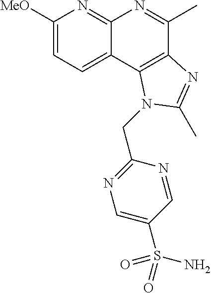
C1([MeO])=CC=C2C(=N1)N=C(C)C1=C2N(CC2=NC=C(S(N)(=O)=O)C=N2)C(C)=N1
